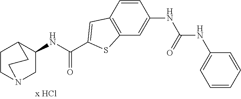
C1(NC(C2=CC3=C(C=C(NC(NC4=CC=CC=C4)=O)C=C3)S2)=O)CN2CCC1CC2
